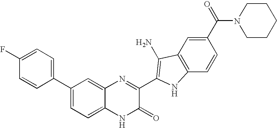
C1=C2C(=CC(C3=CC=C(F)C=C3)=C1)N=C(C1=C(N)C3=C(C=CC(C(=O)N4CCCCC4)=C3)N1)C(=O)N2
